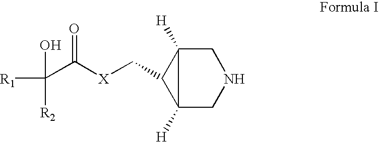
C12([H])CNCC1([H])C2C[X]C(C([R1])(O)[R2])=O
